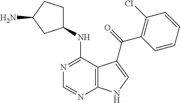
C1(NC2=NC=NC3=C2C(C(=O)C2=C(Cl)C=CC=C2)=CN3)CCC(N)C1
